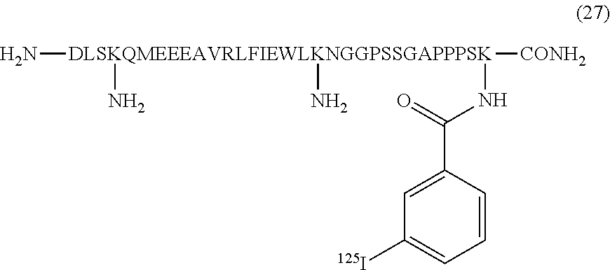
[DLSKQMEEEAVRLFIEWLKNGGPSSGAPPPSK](N)([CONH2])(N)(N)NC(=O)C1=CC([125I])=CC=C1
